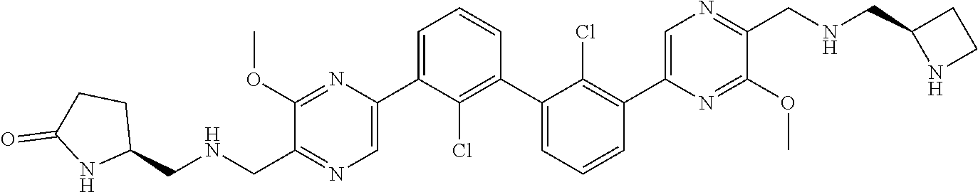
C1(C2=CN=C(CNCC3CCC(=O)N3)C(OC)=N2)=CC=CC(C2=CC=CC(C3=CN=C(CNCC4NCC4)C(OC)=N3)=C2Cl)=C1Cl
